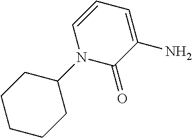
C1(=O)C(N)=CC=CN1C1CCCCC1
